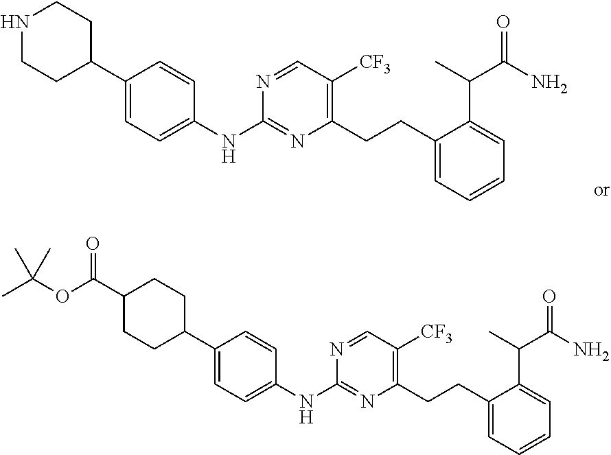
C1(C2CCNCC2)=CC=C(NC2=NC(CCC3=CC=CC=C3C(C)C(N)=O)=C([CF3])C=N2)C=C1.C1(C2CCC(C(OC(C)(C)C)=O)CC2)=CC=C(NC2=NC(CCC3=CC=CC=C3C(C)C(N)=O)=C([CF3])C=N2)C=C1
